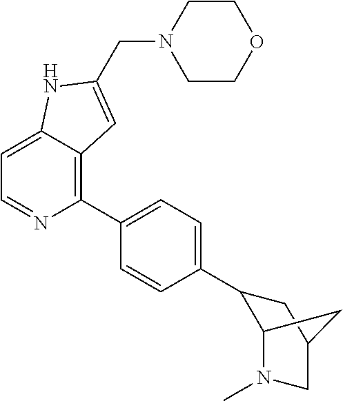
C1=C2C(=C(C3=CC=C(C4C5N(C)CC(C4)C5)C=C3)N=C1)C=C(CN1CCOCC1)N2
